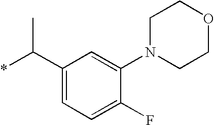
C1(C(*)C)=CC=C(F)C(N2CCOCC2)=C1
